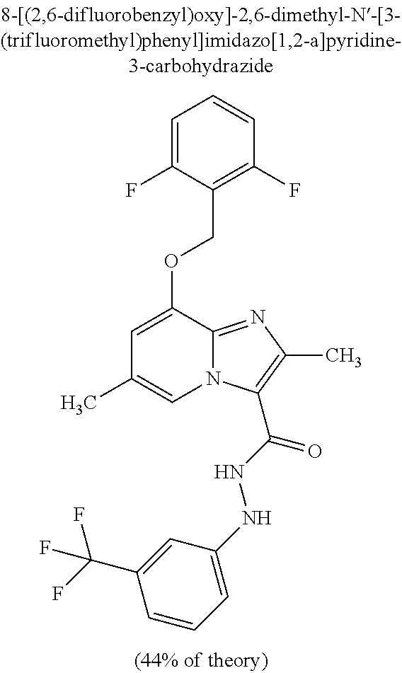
C1=C(F)C(COC2=CC(C)=CN3C2=NC(C)=C3C(NNC2=CC=CC(C(F)(F)F)=C2)=O)=C(F)C=C1
